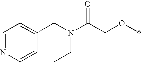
C1=NC=CC(CN(C(=O)COC)CC)=C1
